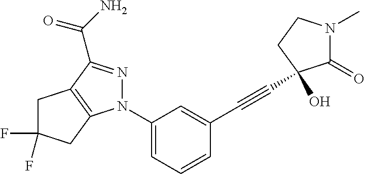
N1(C2=CC=CC(C#CC3(O)C(=O)N(C)CC3)=C2)N=C(C(N)=O)C2=C1CC(F)(F)C2
